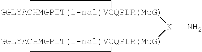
[GGLYACHMGPIT(1-nal)VCQPLR(MeG)]1([K]([GGLYACHMGPIT(1-nal)VCQPLR(MeG)]2CC2)N)CC1
